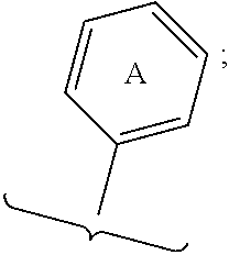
C1=CC(C)=CC=C1.[A]
